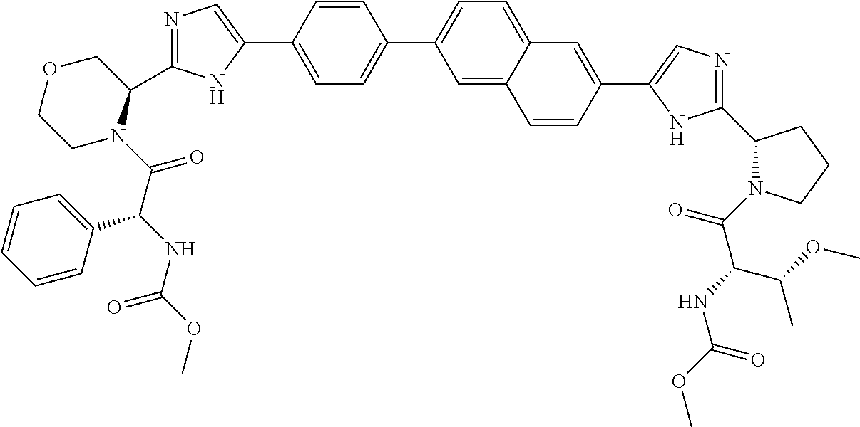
C1=C(C2=CN=C(C3N(C(C(C4=CC=CC=C4)NC(OC)=O)=O)CCOC3)N2)C=CC(C2=CC=C3C(=C2)C=CC(C2=CN=C(C4N(C(C(NC(OC)=O)C(OC)C)=O)CCC4)N2)=C3)=C1
